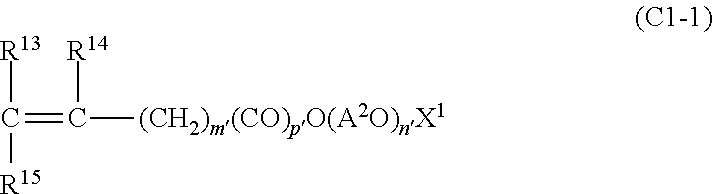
[R13]C([R15])=C([(CH2)m(CO)pO(A2O)nX1])[R14]
